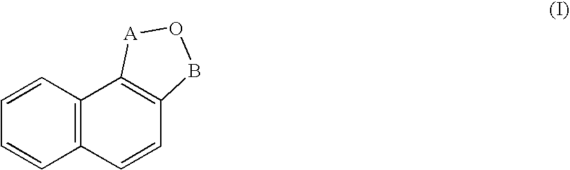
C12=C(C=CC=C1)C1=C(C=C2)BO[A]1
